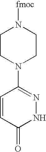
C1CN(C2=NNC(=O)C=C2)CCN1[fmoc]
